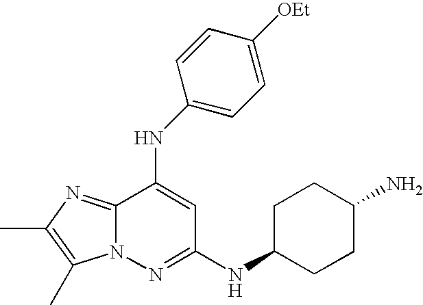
C12=NC(C)=C(C)N1N=C(NC1CCC(N)CC1)C=C2NC1=CC=C([OEt])C=C1
